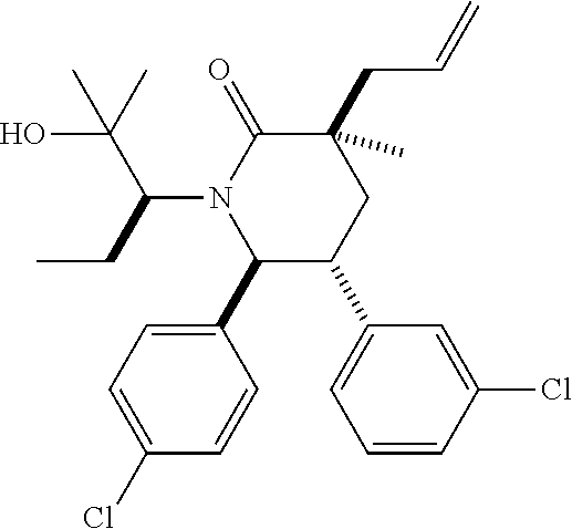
C1=C(Cl)C=CC(C2C(C3=CC=CC(Cl)=C3)CC(C)(CC=C)C(=O)N2C(CC)C(C)(O)C)=C1
